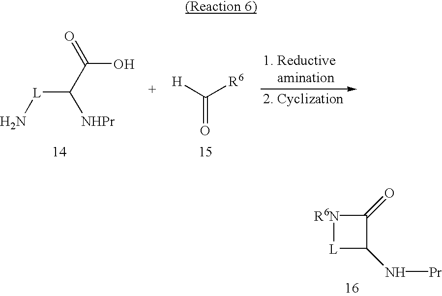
[L](C(C(=O)O)[NHPr])N.[H]C([R6])=O.[R6N]1[L]C(N[Pr])C1=O
